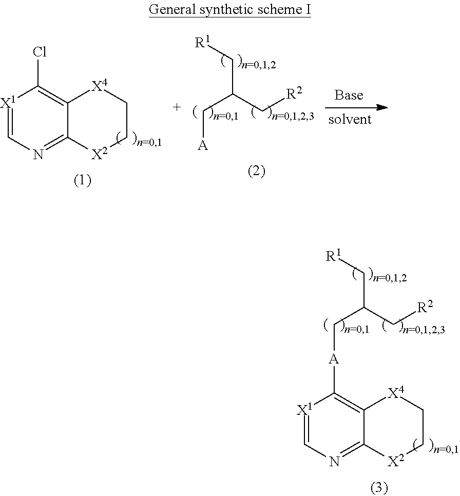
[X1]1=CN=C2C(=C1Cl)[X4]CC[X2]2.C(C(C[R1])C[R2])[A].[X1]1=CN=C2C(=C1[A]CC(C[R1])C[R2])[X4]CC[X2]2
